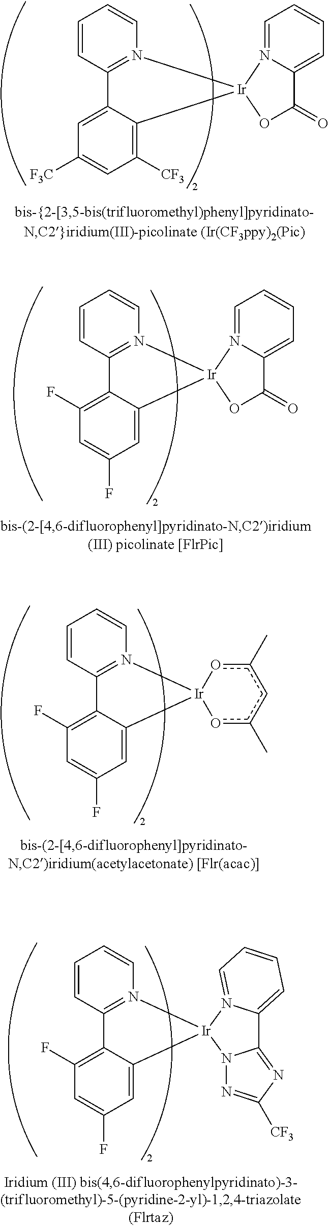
C12=N(C=CC=C1)[Ir]1(C3=C([CF3])C=C([F3C])C=C23)N2=CC=CC=C2C(=O)O1.C12=N(C=CC=C1)[Ir]1(C3=CC(F)=CC(F)=C23)N2=CC=CC=C2C(=O)O1.C12=N(C=CC=C1)[Ir]1(C3=CC(F)=CC(F)=C23)oc(C)cc(C)o1.C12=N(C=CC=C1)[Ir]1(C3=CC(F)=CC(F)=C23)N2C(=NC([CF3])=N2)C2=CC=CC=N12
